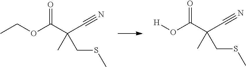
CCOC(C(C#N)(CSC)C)=O.[H]OC(C(C#N)(CSC)C)=O
